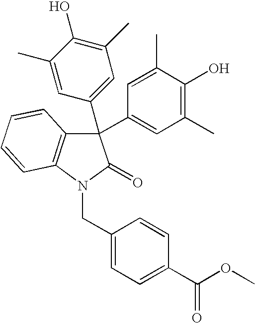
C1(C2(C3=CC(C)=C(O)C(C)=C3)C3=C(N(CC4=CC=C(C(OC)=O)C=C4)C2=O)C=CC=C3)=CC(C)=C(O)C(C)=C1
